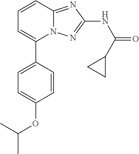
C1(C2=CC=C(OC(C)C)C=C2)=CC=CC2=NC(NC(=O)C3CC3)=NN12
